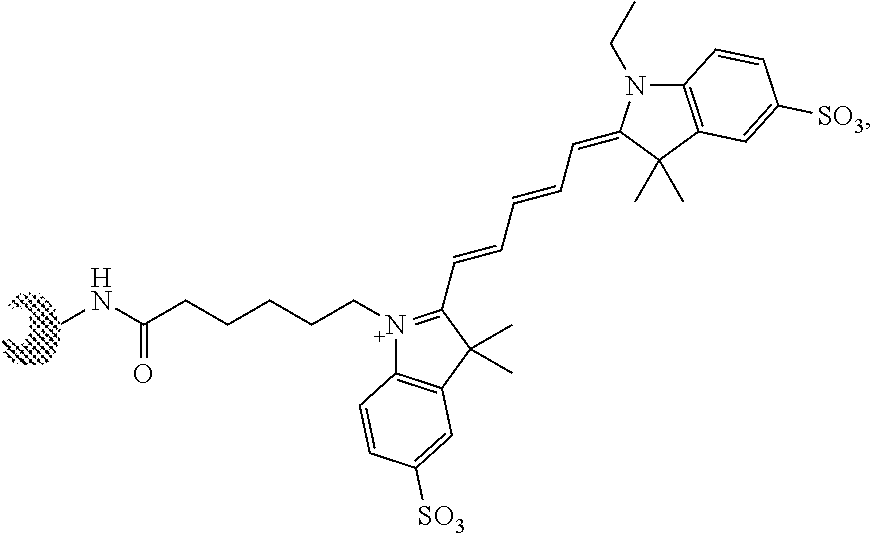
CNC(CCCCCN1=C(C=CC=CC=C2N(CC)C3=C(C2(C)C)C=C([SO3])C=C3)C(C)(C)C2=C1C=CC([SO3])=C2)=O
